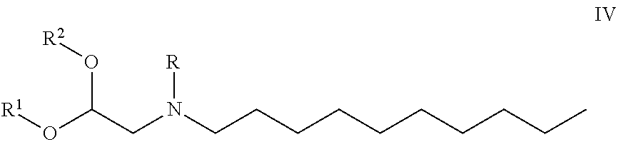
O(C(CN(CCCCCCCCCC)[R])O[R2])[R1]
